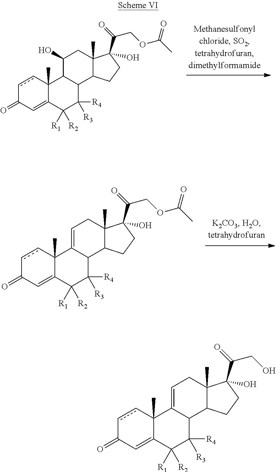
c1cC2(C)C(=CC1=O)C([R1])([R2])C([R4])([R3])C1C2=CCC2(C)C1CCC2(C(=O)COC(=O)C)O.c1cC2(C)C(=CC1=O)C([R1])([R2])C([R4])([R3])C1C2C(O)CC2(C)C1CCC2(C(=O)COC(=O)C)O.c1cC2(C)C(=CC1=O)C([R1])([R2])C([R4])([R3])C1C2=CCC2(C)C1CCC2(C(=O)CO)O
